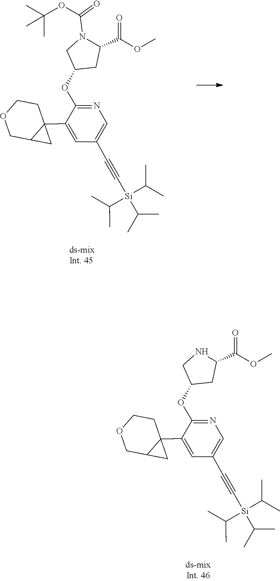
CC(C)[Si](C(C)C)(C(C)C)C#CC1=CN=C(OC2CN(C(OC(C)(C)C)=O)C(C(=O)OC)C2)C(C23CC2COCC3)=C1.CC(C)[Si](C(C)C)(C(C)C)C#CC1=CN=C(OC2CNC(C(=O)OC)C2)C(C23CC2COCC3)=C1
